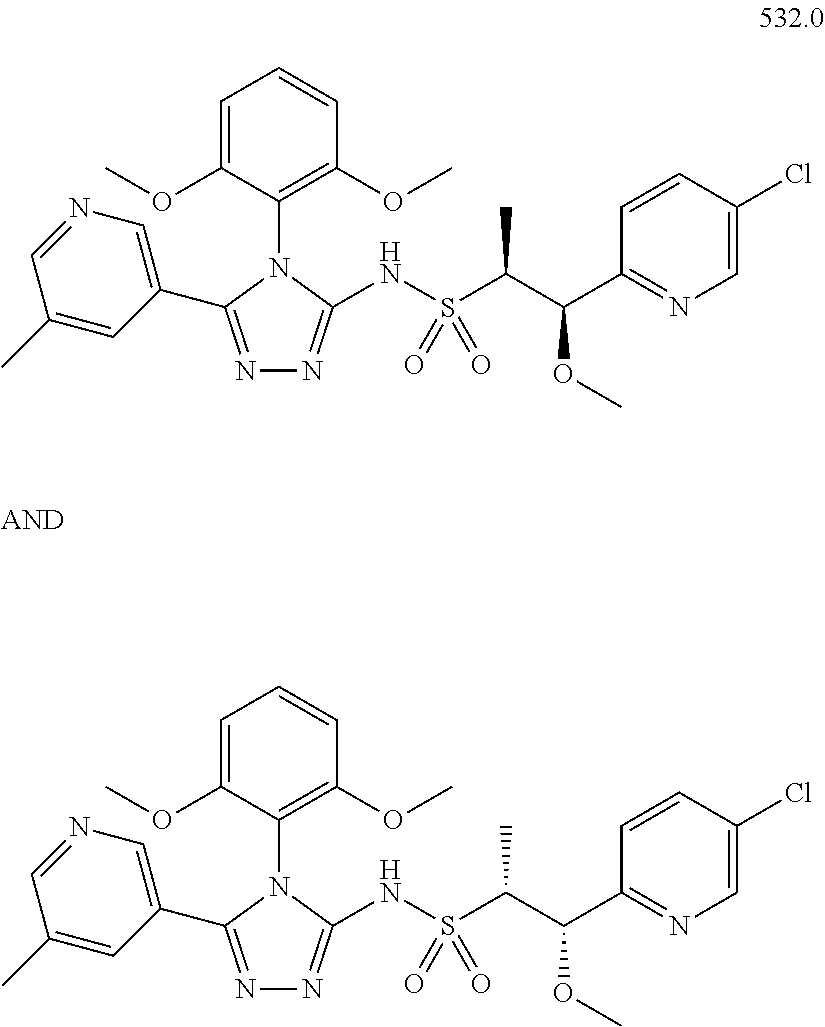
C1(N2C(C3=CN=CC(C)=C3)=NN=C2NS(C(C(C2=NC=C(Cl)C=C2)OC)C)(=O)=O)=C(OC)C=CC=C1OC.C1(N2C(C3=CN=CC(C)=C3)=NN=C2NS(C(C(C2=NC=C(Cl)C=C2)OC)C)(=O)=O)=C(OC)C=CC=C1OC
